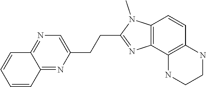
C12=C(C=CC3=C1NCCN3)N(C)C(CCC1=CN=C3C(=N1)C=CC=C3)=N2
